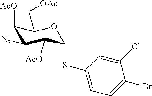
C1([AcO])C([N3])C([AcO])C(SC2=CC=C(Br)C(Cl)=C2)OC1C[OAc]
